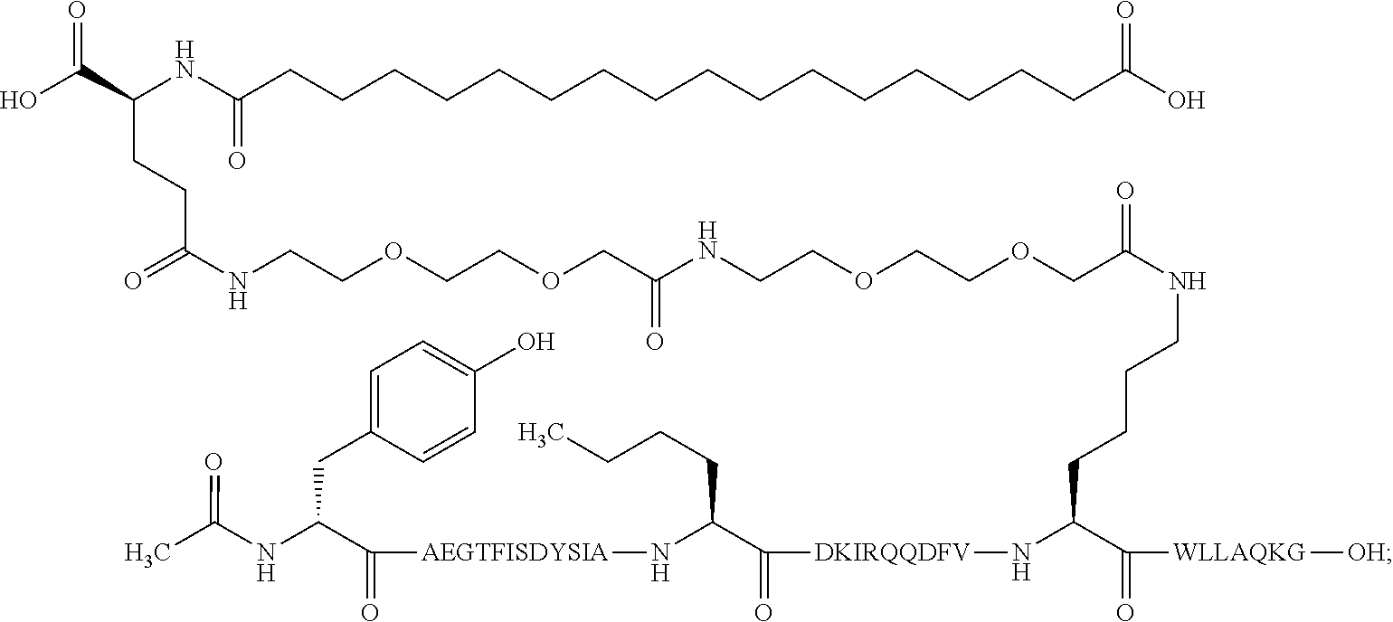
OC(C(NC(CCCCCCCCCCCCCCCCC(O)=O)=O)CCC(=O)NCCOCCOCC(NCCOCCOCC(=O)NCCCCC(C([WLLAQKG][OH])=O)N[DKIRQQDFV]C(C(CCCC)N[AEGTFISDYSIA]C(C(NC(C)=O)CC1=CC=C(O)C=C1)=O)=O)=O)=O
